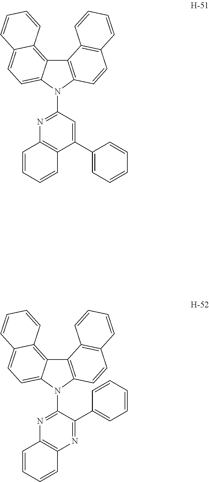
C12=C(N(C3=NC4=C(C(C5=CC=CC=C5)=C3)C=CC=C4)C3=CC=C4C(=C13)C=CC=C4)C=CC1=C2C=CC=C1.C12=C(N(C3=NC4=C(N=C3C3=CC=CC=C3)C=CC=C4)C3=CC=C4C(=C13)C=CC=C4)C=CC1=C2C=CC=C1
